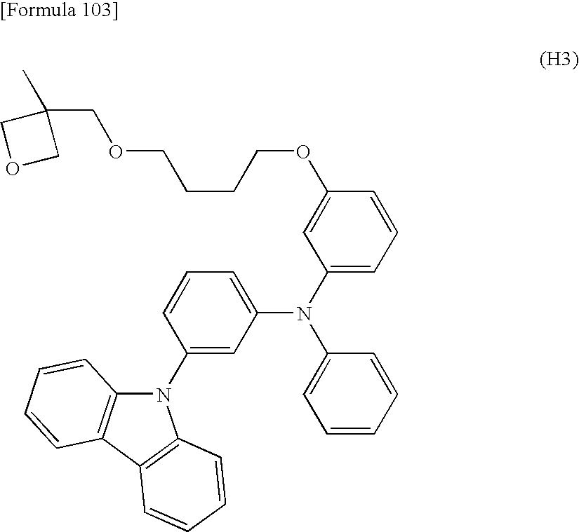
C1(N2C3=C(C4=C2C=CC=C4)C=CC=C3)=CC(N(C2=CC=CC(OCCCCOCC3(C)COC3)=C2)C2=CC=CC=C2)=CC=C1
